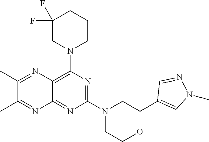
N1=C(N2CC(C3=CN(C)N=C3)OCC2)N=C2C(=C1N1CCCC(F)(F)C1)N=C(C)C(C)=N2
